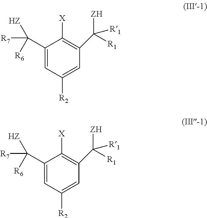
C1(C([R7])([HZ])[R6])=CC([R2])=CC(C([ZH])([R1])[R1])=C1[X].C1([X])=C(C([ZH])([R1])[R1])C=C([R2])C=C1C([R7])([HZ])[R6]
